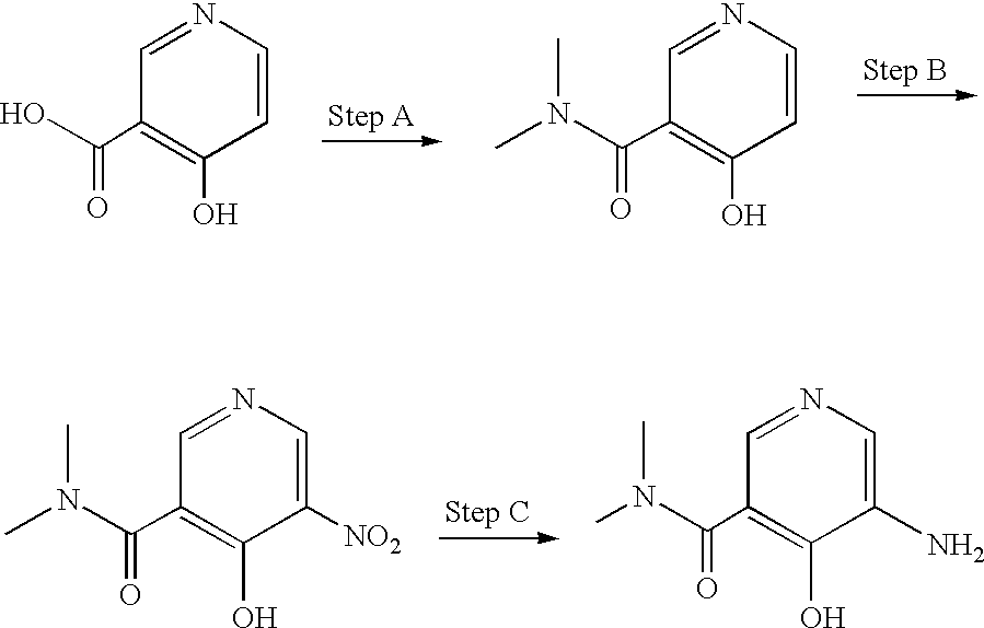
C1=CN=CC(C(N(C)C)=O)=C1O.C1=CN=CC(C(O)=O)=C1O.C1([NO2])=CN=CC(C(N(C)C)=O)=C1O.C1(N)=CN=CC(C(N(C)C)=O)=C1O
